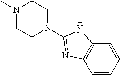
N1(C)CCN(C2=NC3=C(C=CC=C3)N2)CC1
